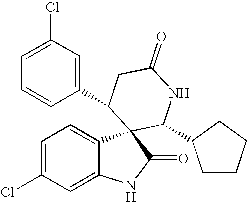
C1=C(Cl)C=C2C(=C1)C1(C(=O)N2)C(C2CCCC2)NC(=O)CC1C1=CC(Cl)=CC=C1
